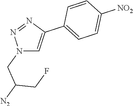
N1(CC([N2])CF)C=C(C2=CC=C([NO2])C=C2)N=N1
